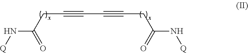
C(C#CC#CCC(N[Q])=O)C(N[Q])=O
